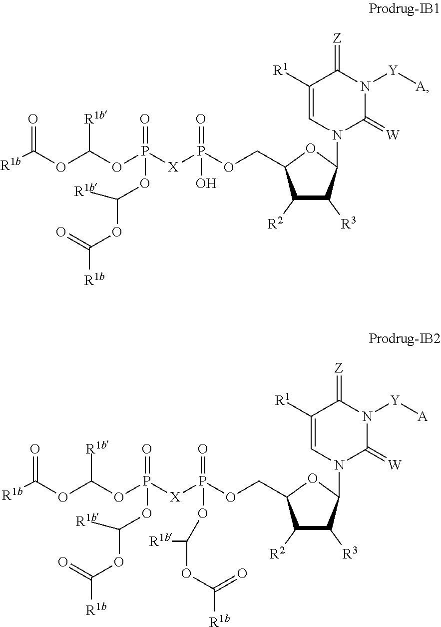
C1([R1])=CN(C2OC(COP([X]P(=O)(OC(OC([R1b])=O)[R1b])OC(OC([R1b])=O)[R1b])(=O)O)C([R2])C2[R3])C(=[W])N([Y][A])C1=[Z].C1([R1])=CN(C2OC(COP([X]P(=O)(OC(OC([R1b])=O)[R1b])OC(OC([R1b])=O)[R1b])(=O)OC([R1b])OC([R1b])=O)C([R2])C2[R3])C(=[W])N([Y][A])C1=[Z]
